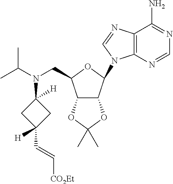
C12C(C(N3C4=C(N=C3)C(N)=NC=N4)OC1CN(C(C)C)C1([H])CC(C=C[CO2Et])([H])C1)OC(C)(C)O2
